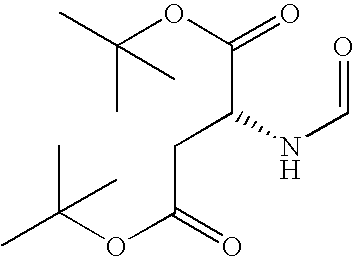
CC(OC(=O)CC(C(=O)OC(C)(C)C)NC=O)(C)C
